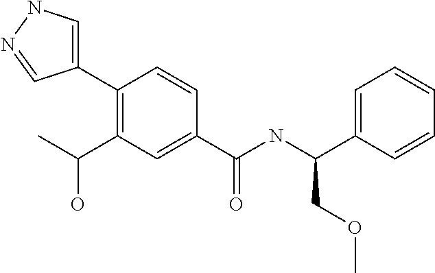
C1(C2=C(C(O)C)C=C(C(=O)NC(C3=CC=CC=C3)COC)C=C2)=CNN=C1
